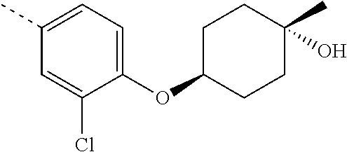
O(C1CCC(C)(O)CC1)C1=CC=C(C)C=C1Cl
